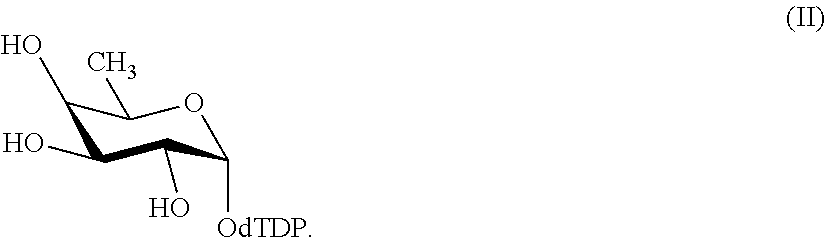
C1(O)C(O)C(O)C([OdTDP])OC1C
